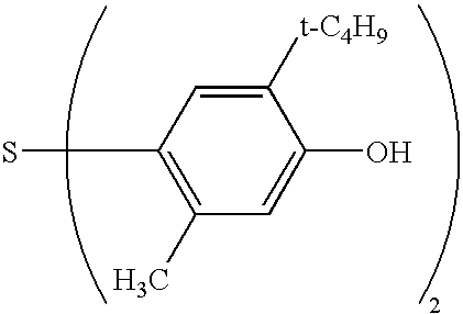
C1=C(O)C([t-C4H9])=CC(S)=C1C
